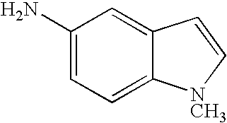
NC1=CC=C2C(=C1)C=C[NCH3]2
